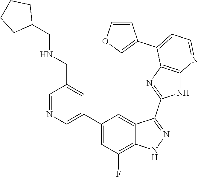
C1=NC=C(C2=CC(F)=C3C(=C2)C(C2=NC4=C(N2)N=CC=C4C2=COC=C2)=NN3)C=C1CNCC1CCCC1
